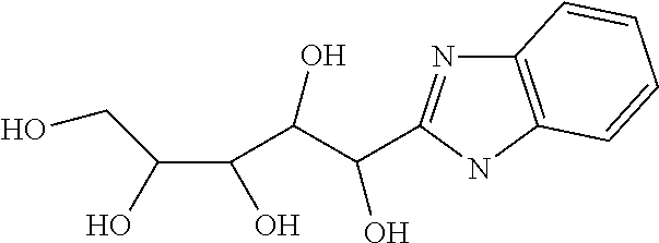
C12=C(NC(C(C(C(C(O)CO)O)O)O)=N1)C=CC=C2
